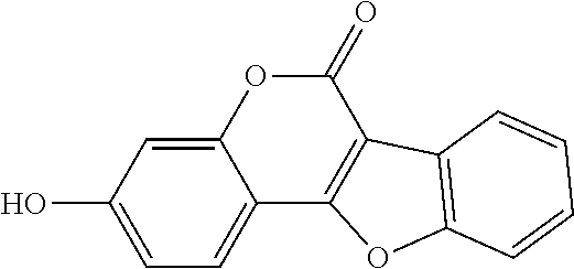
C12=CC(O)=CC=C1C1=C(C(=O)O2)C2=C(O1)C=CC=C2
